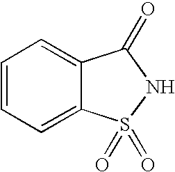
C1=CC=C2C(=C1)C(=O)NS2(=O)=O
